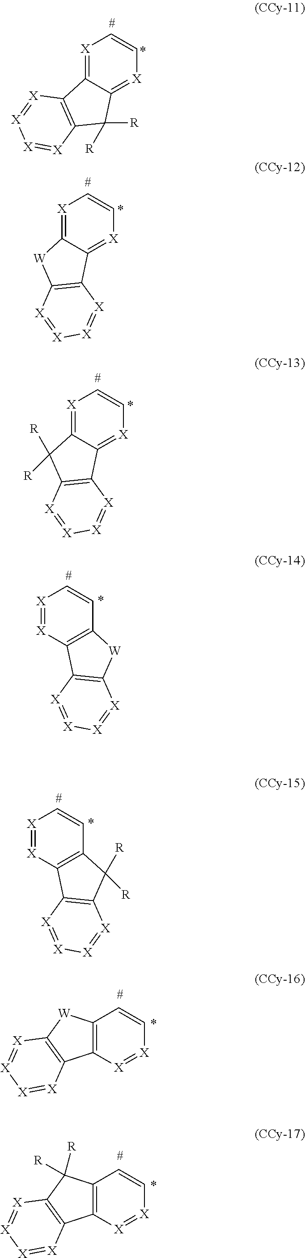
[X]1=C2C(=[X]C=C1)C([R])([R])C1=C2[X]=[X][X]=[X]1.[X]1=C2C(=[X]C=C1)C1=C([W]2)[X]=[X][X]=[X]1.[X]1=C2C(=[X]C=C1)C1=C(C2([R])[R])[X]=[X][X]=[X]1.C1=C[X]=[X]C2=C1[W]C1=C2[X]=[X][X]=[X]1.C1=C[X]=[X]C2=C1C([R])([R])C1=C2[X]=[X][X]=[X]1.C12=C([X]=[X]C=C1)C1=C([W]2)[X]=[X][X]=[X]1.C12=C([X]=[X]C=C1)C1=C(C2([R])[R])[X]=[X][X]=[X]1
